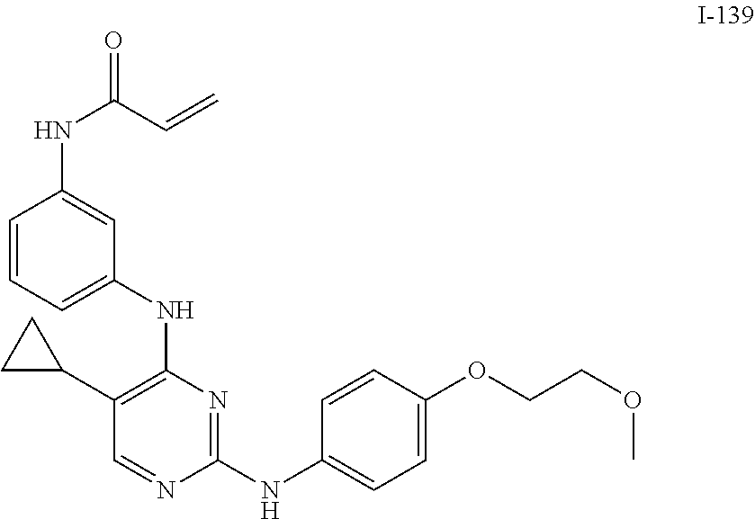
C1=CC=C(NC2=C(C3CC3)C=NC(NC3=CC=C(OCCOC)C=C3)=N2)C=C1NC(=O)C=C
